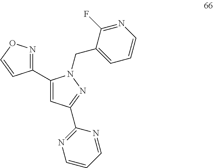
C1=CN=C(F)C(CN2C(C3=NOC=C3)=CC(C3=NC=CC=N3)=N2)=C1
